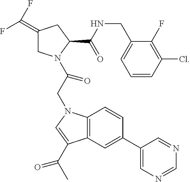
C1(=C(F)F)CN(C(CN2C3=C(C(C(C)=O)=C2)C=C(C2=CN=CN=C2)C=C3)=O)C(C(NCC2=CC=CC(Cl)=C2F)=O)C1
